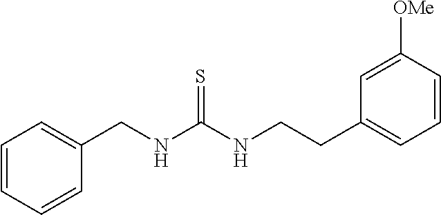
C1(CNC(NCCC2=CC=CC([OMe])=C2)=S)=CC=CC=C1
